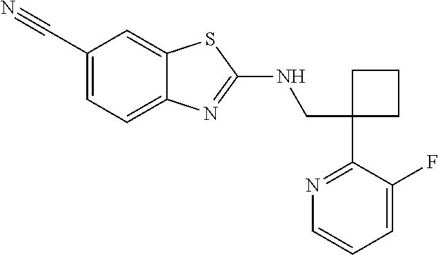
C1(CNC2=NC3=CC=C(C#N)C=C3S2)(C2=NC=CC=C2F)CCC1
